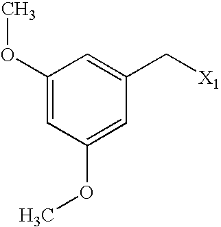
C1(OC)=CC(OC)=CC(C[X1])=C1
